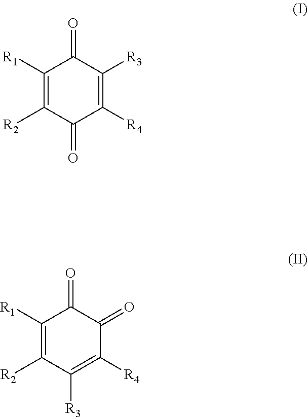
C1([R1])=C([R2])C(=O)C([R4])=C([R3])C1=O.C1([R1])=C([R2])C([R3])=C([R4])C(=O)C1=O
